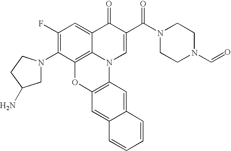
C12=C3C(=CC(F)=C1N1CC(N)CC1)C(=O)C(C(=O)N1CCN(C=O)CC1)=CN3C1=C(O2)C=C2C(=C1)C=CC=C2
